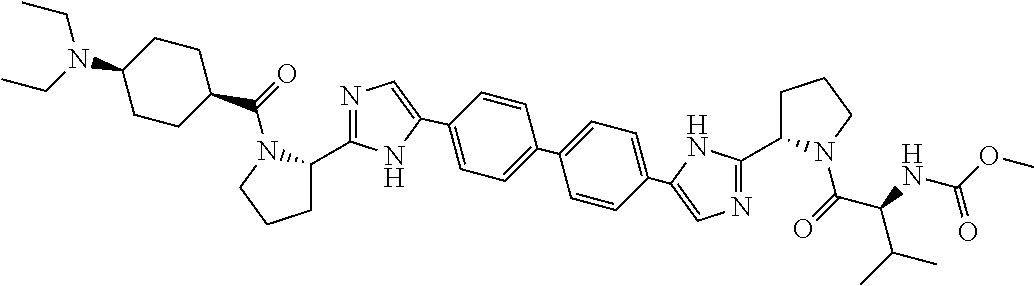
C1(N(CC)CC)CCC(C(=O)N2C(C3=NC=C(C4=CC=C(C5=CC=C(C6=CN=C(C7CCCN7C(=O)C(NC(OC)=O)C(C)C)N6)C=C5)C=C4)N3)CCC2)CC1
